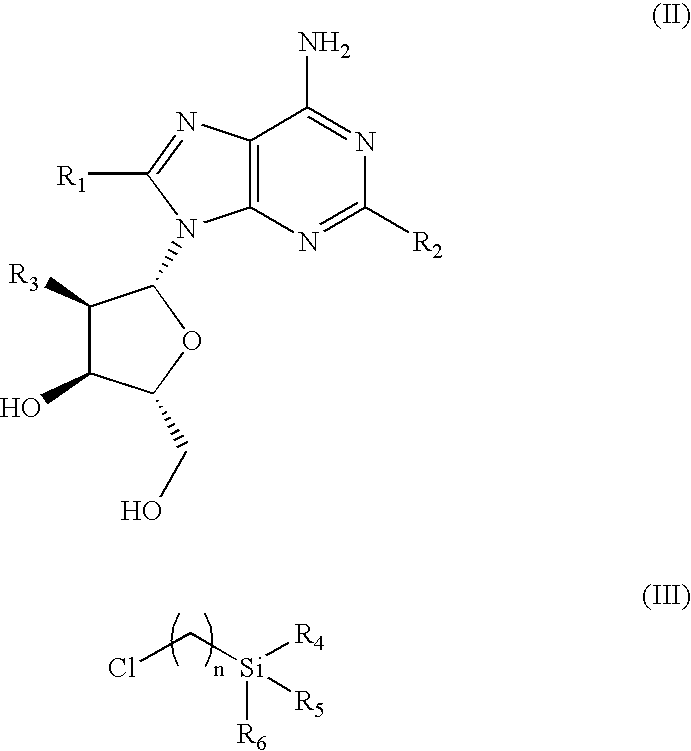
ClC[Si]([R4])([R5])[R6].C12=C(N=C([R2])N=C1N)N(C1C([R3])C(O)C(CO)O1)C([R1])=N2
